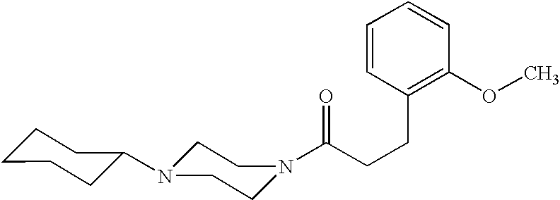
C(CCC1=C(OC)C=CC=C1)(=O)N1CCN(C2CCCCC2)CC1
